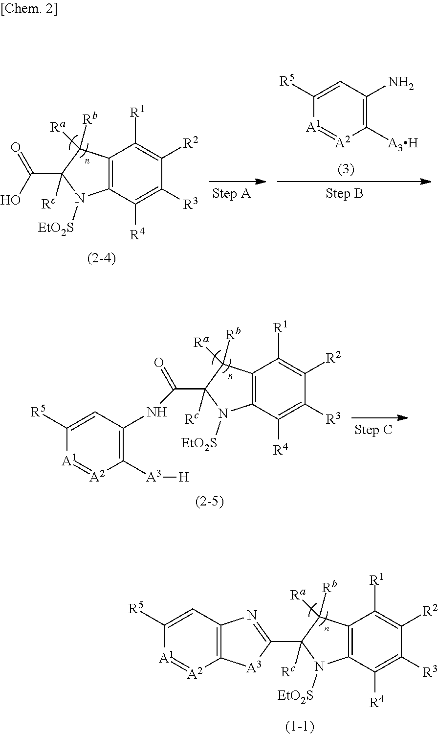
C12=C(C([R4])=C([R3])C([R2])=C1[R1])N([EtO2S])C(C(=O)NC1=C([A3][H])[A2]=[A1]C([R5])=C1)([Rc])C2([Ra])[Rb].C12=C(C([R4])=C([R3])C([R2])=C1[R1])N([EtO2S])C(C1=NC3=C([A3]1)[A2]=[A1]C([R5])=C3)([Rc])C2([Ra])[Rb].C12=C(C([R4])=C([R3])C([R2])=C1[R1])N([EtO2S])C(C(O)=O)([Rc])C2([Ra])[Rb].C1([R5])=CC(N)=C([A3H])[A2]=[A1]1
